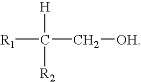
[R1]C(C[OH])([H])[R2]
